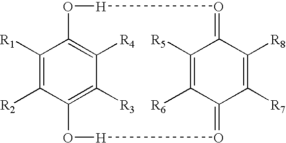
C1([R4])=C2C([R1])=C([R2])C(=C1[R3])O[H]O=C1C([R7])=C([R8])C(=O[H]O2)C([R5])=C1[R6]
